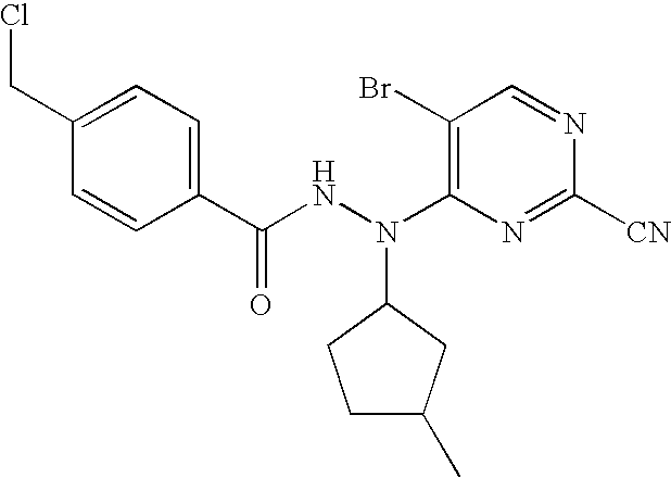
C1(Br)=C(N(NC(C2=CC=C(CCl)C=C2)=O)C2CCC(C)C2)N=C([CN])N=C1
